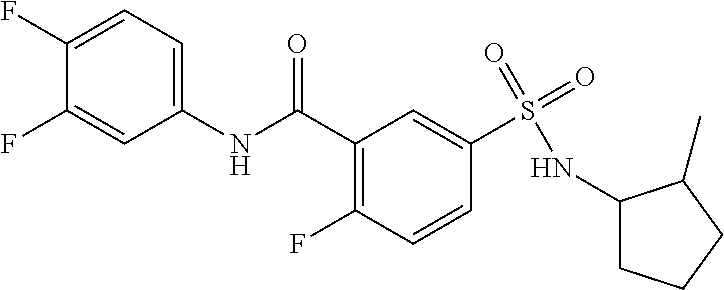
C1(C(NC2=CC=C(F)C(F)=C2)=O)=C(F)C=CC(S(=O)(=O)NC2CCCC2C)=C1
